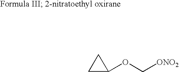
C1C(OC[ONO2])C1
